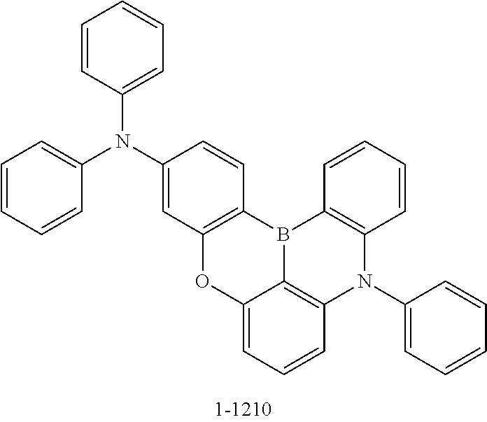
C1(N(C2=CC=CC=C2)C2=CC=CC=C2)=CC2=C(C=C1)B1C3=C(C=CC=C3)N(C3=CC=CC=C3)C3=C1C(=CC=C3)O2
